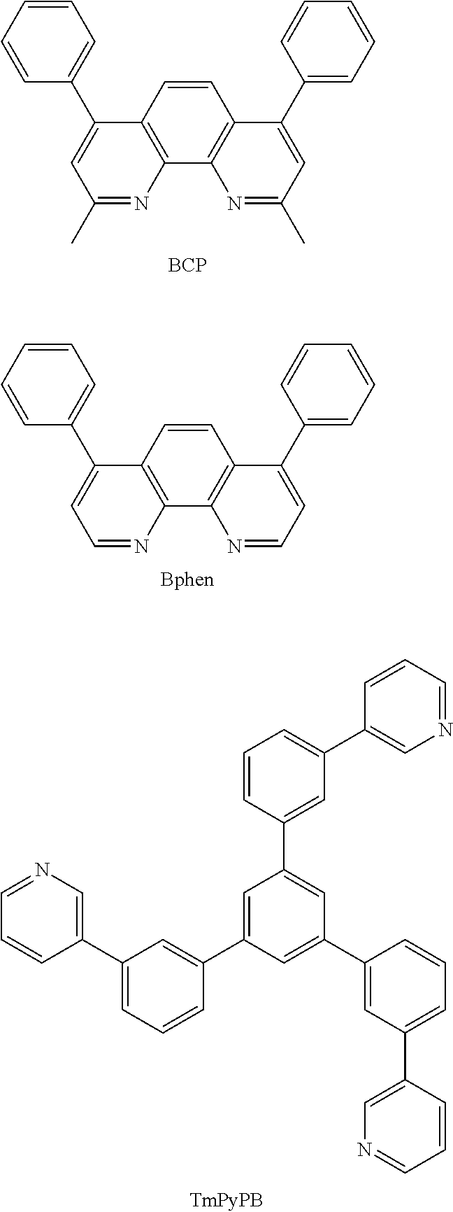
C1=CC2=C(C3=C1C(C1=CC=CC=C1)=CC(C)=N3)N=C(C)C=C2C1=CC=CC=C1.[BCP].C1=CC2=C(C3=C1C(C1=CC=CC=C1)=CC=N3)N=CC=C2C1=CC=CC=C1.C1(C2=CC(C3=CC(C4=CN=CC=C4)=CC=C3)=CC(C3=CC(C4=CN=CC=C4)=CC=C3)=C2)=CC(C2=CN=CC=C2)=CC=C1
